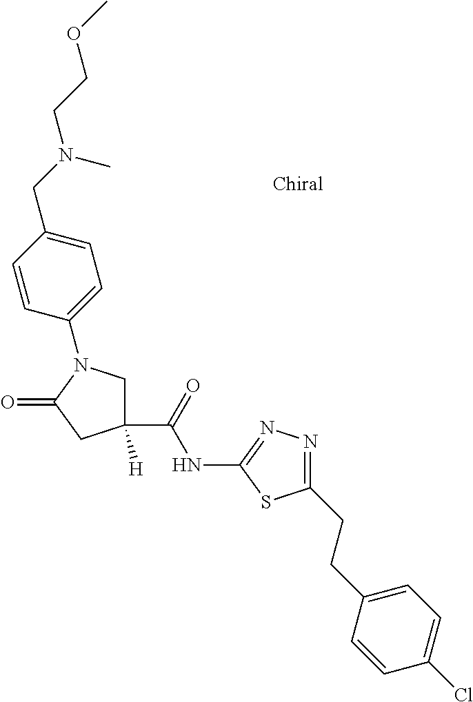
C1(Cl)=CC=C(CCC2=NN=C(NC(=O)C3([H])CN(C4=CC=C(CN(CCOC)C)C=C4)C(=O)C3)S2)C=C1
